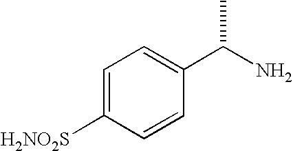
C1=C([H2NO2S])C=CC(C(N)C)=C1
